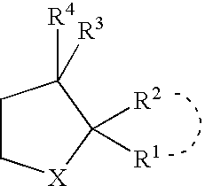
C1CC([R4])([R3])C([R2])([R1])[X]1
